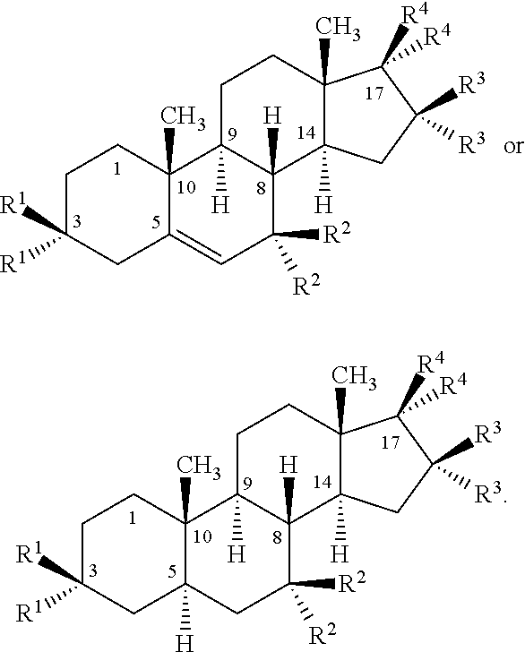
C1C([R1])([R1])CC2([H])C(C)(C1)C1([H])C([H])(C([R2])([R2])C2)C2([H])C(C)(CC1)C([R4])([R4])C([R3])([R3])C2.C1C([R1])([R1])CC2=CC([R2])([R2])C3([H])C([H])(C2(C)C1)CCC1(C)C3([H])CC([R3])([R3])C1([R4])[R4]
